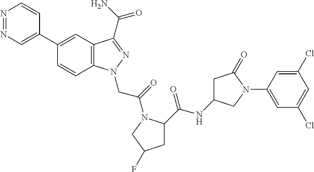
N1=NC=C(C2=CC3=C(C=C2)N(CC(=O)N2C(C(NC4CC(=O)N(C5=CC(Cl)=CC(Cl)=C5)C4)=O)CC(F)C2)N=C3C(N)=O)C=C1
